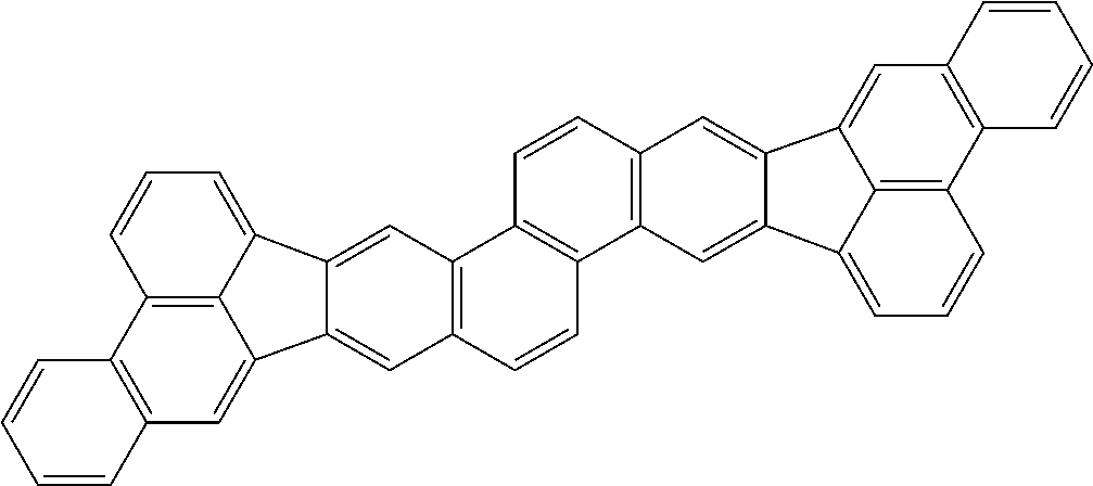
C12=C(C=C3C4=C1C=CC=C4C1=CC4=C(C=CC5=C4C=CC4=C5C=C5C(=C4)C4=CC6=C(C7=C4C5=CC=C7)C=CC=C6)C=C31)C=CC=C2
